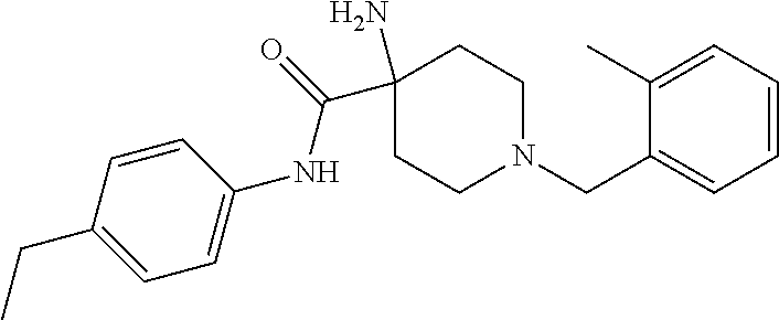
C1(N)(C(=O)NC2=CC=C(CC)C=C2)CCN(CC2=CC=CC=C2C)CC1
